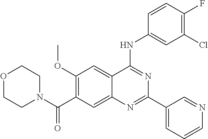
C1(OC)=C(C(N2CCOCC2)=O)C=C2C(=C1)C(NC1=CC(Cl)=C(F)C=C1)=NC(C1=CC=CN=C1)=N2
